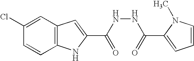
C12=C(C=C(Cl)C=C1)C=C(C(NNC(=O)C1=CC=CN1C)=O)N2
